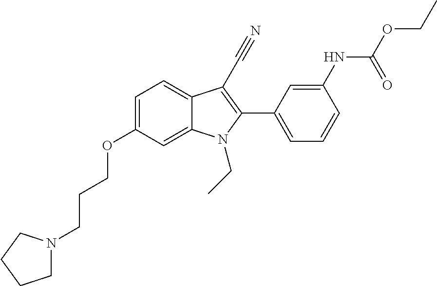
C1=C2C(=CC=C1OCCCN1CCCC1)C(C#N)=C(C1=CC=CC(NC(OCC)=O)=C1)N2CC
